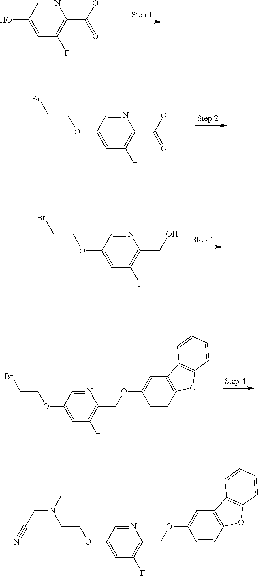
C1=C(O)C=NC(C(=O)OC)=C1F.C1=C(OCCBr)C=NC(C(OC)=O)=C1F.C1=C(OCCBr)C=NC(CO)=C1F.C1=C(OCCBr)C=NC(COC2=CC3=C(C=C2)OC2=C3C=CC=C2)=C1F.C1=C(OCCN(CC#N)C)C=NC(COC2=CC3=C(C=C2)OC2=C3C=CC=C2)=C1F
